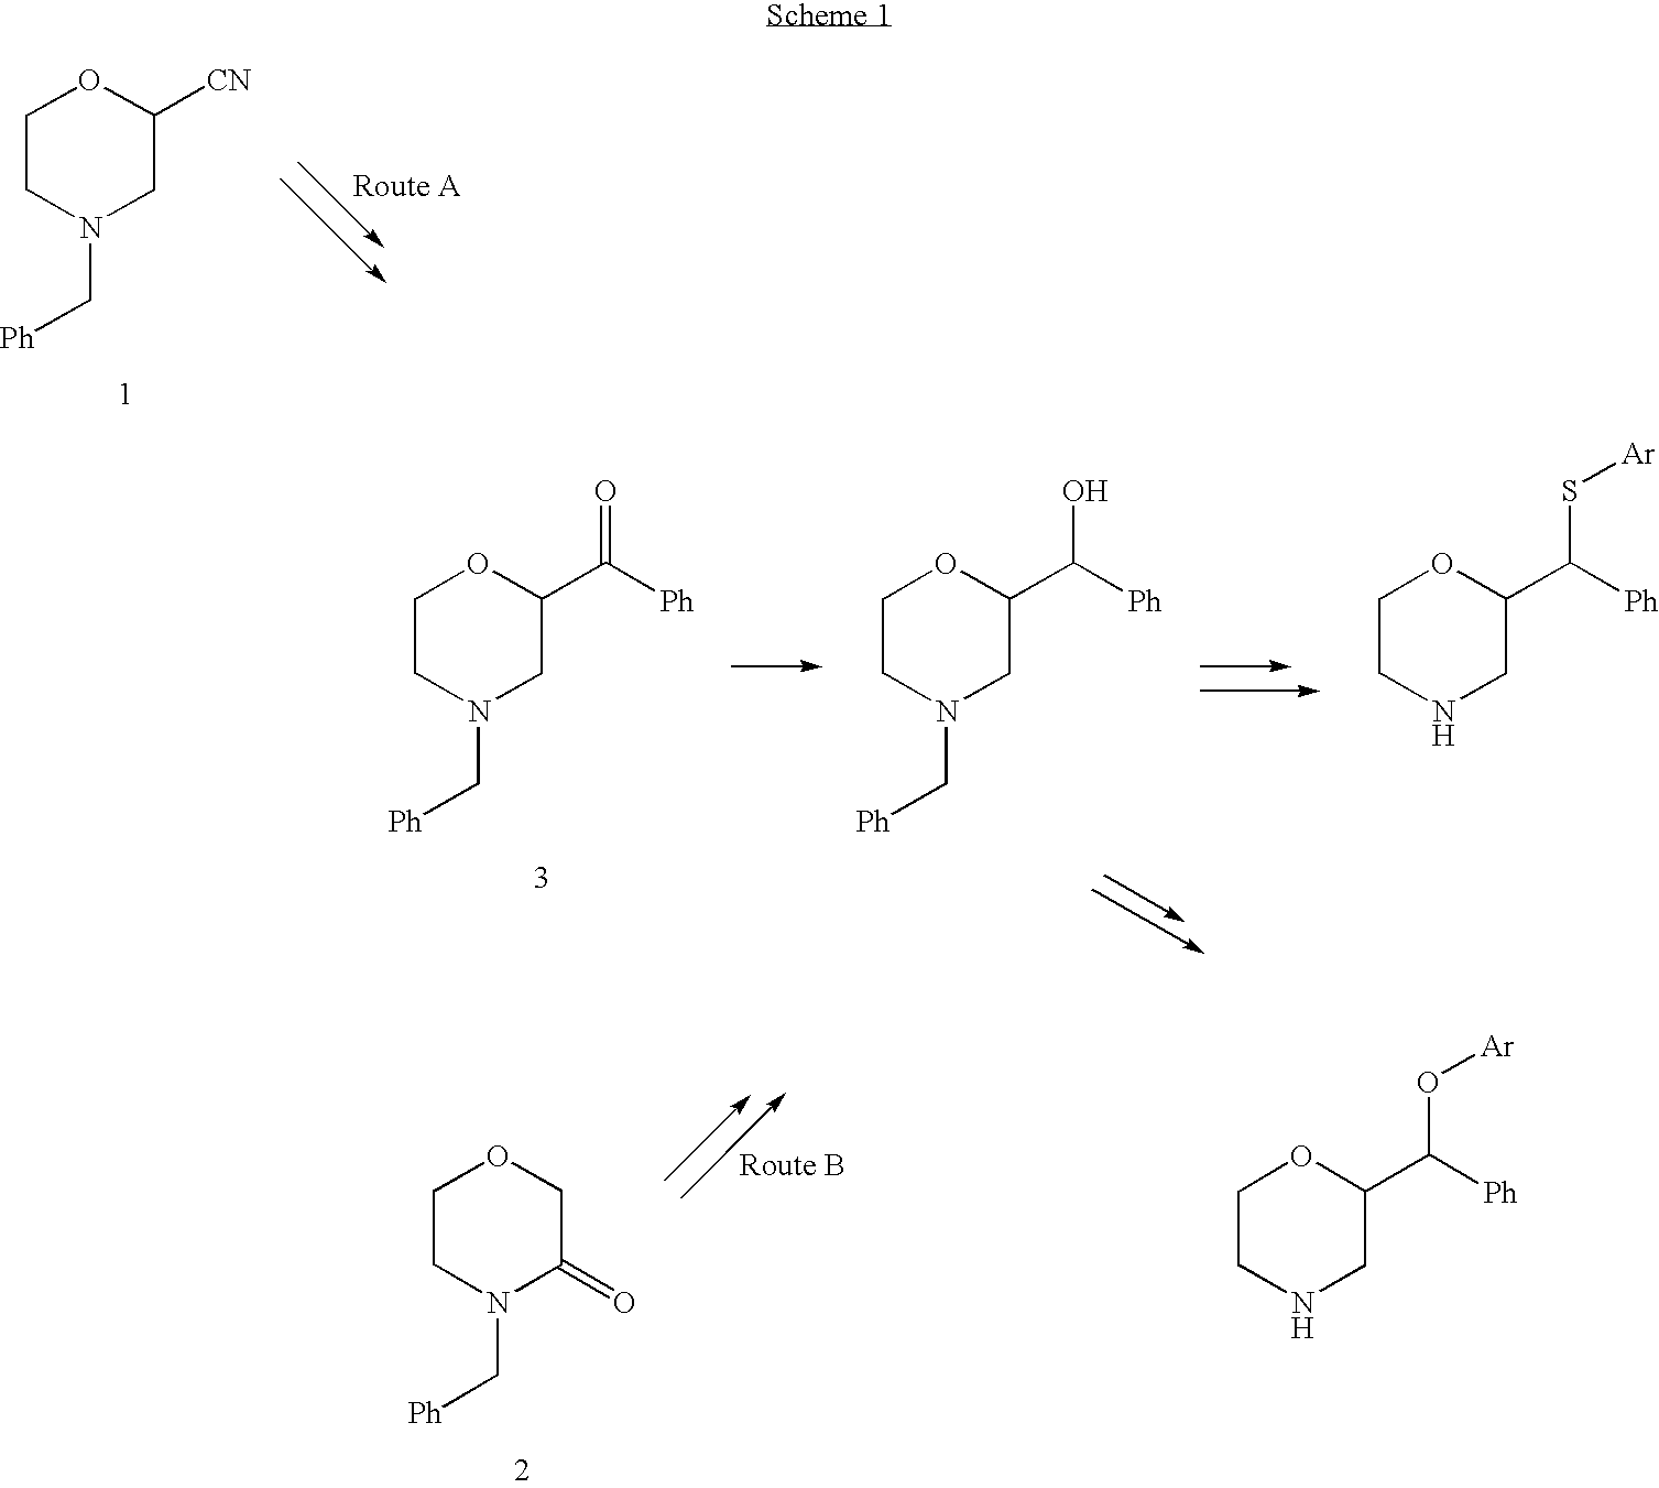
C1CN(C[Ph])CC([CN])O1.C1CN(C[Ph])CC(C([Ph])=O)O1.C1CN(C[Ph])CC(C([Ph])O)O1.C1CNCC(C([Ph])S[Ar])O1.C1CNCC(C([Ph])O[Ar])O1.C1CN(C[Ph])C(=O)CO1
